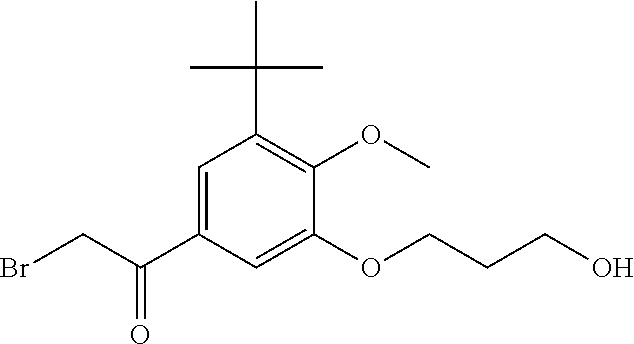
C1=C(C(CBr)=O)C=C(OCCCO)C(OC)=C1C(C)(C)C
